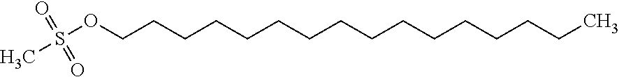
O(CCCCCCCCCCCCCCCC)S(=O)(=O)C
